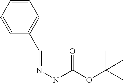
N(NC(OC(C)(C)C)=O)=CC1=CC=CC=C1
